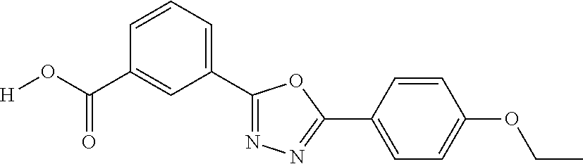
[H]OC(C1=CC(C2=NN=C(C3=CC=C(OCC)C=C3)O2)=CC=C1)=O
